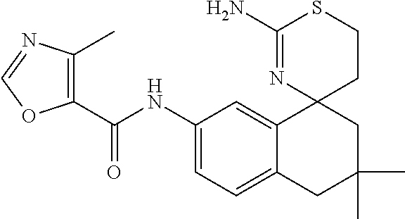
C1(NC(C2=C(C)N=CO2)=O)=CC=C2C(=C1)C1(CC(C)(C)C2)CCSC(N)=N1
